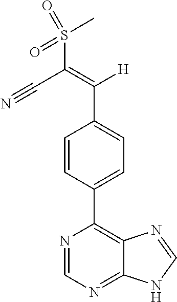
N1=CN=C2C(=C1C1=CC=C(C(=C(C#N)S(C)(=O)=O)[H])C=C1)N=CN2
